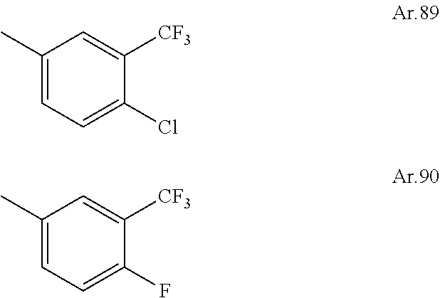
C1(C)=CC=C(Cl)C([CF3])=C1.C1(C)=CC=C(F)C([CF3])=C1
